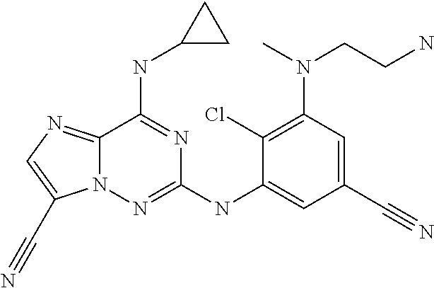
C1(Cl)=C(N(CCN)C)C=C(C#N)C=C1NC1=NN2C(=NC=C2C#N)C(NC2CC2)=N1
